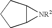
C12C([NR2]1)CCC2
